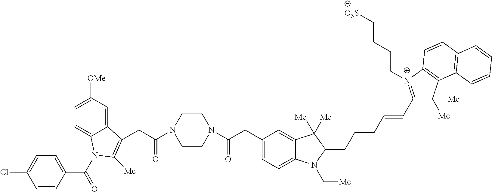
ClC1=CC=C(C(=O)N2C3=CC=C([OMe])C=C3C(CC(N3CCN(C(CC4=CC=C5C(=C4)C([Me])([Me])C(=CC=CC=CC4=[N+](CCCC[O3S])C6=C(C4([Me])[Me])C4=C(C=C6)C=CC=C4)N5C[Me])=O)CC3)=O)=C2[Me])C=C1
